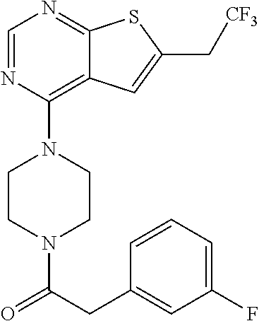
C1CN(C(CC2=CC(F)=CC=C2)=O)CCN1C1=C2C(=NC=N1)SC(C[CF3])=C2
